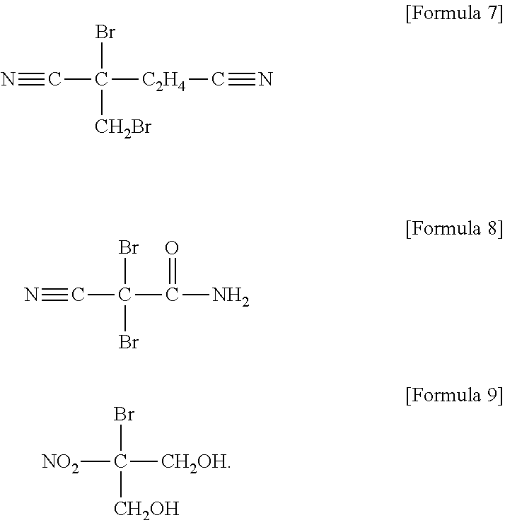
C(C(Br)([CH2Br])[C2H4]C#N)#N.C(C(Br)(Br)C(=O)N)#N.[NO2]C(Br)([CH2OH])[CH2OH]
